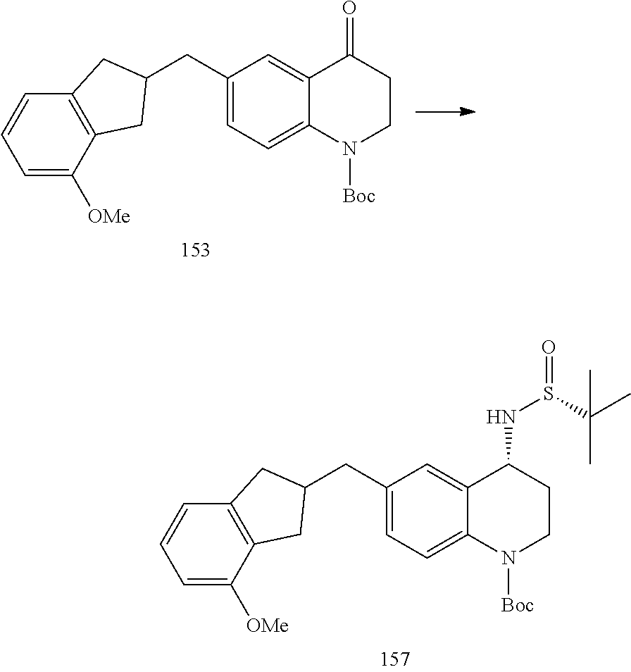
C1=C([OMe])C2=C(C=C1)CC(CC1=CC=C3C(=C1)C(NS(C(C)(C)C)=O)CCN3[Boc])C2.C1=C([OMe])C2=C(C=C1)CC(CC1=CC=C3C(=C1)C(=O)CCN3[Boc])C2
